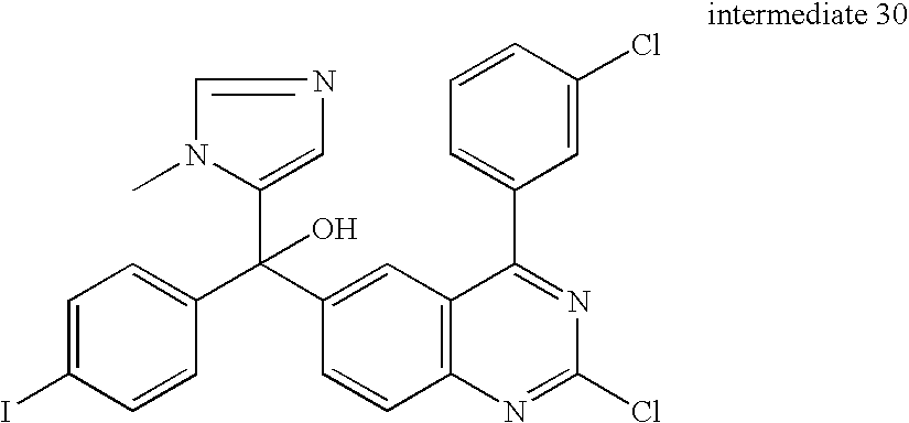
C1=C(I)C=CC(C(C2=CC3=C(C=C2)N=C(Cl)N=C3C2=CC=CC(Cl)=C2)(O)C2=CN=CN2C)=C1
